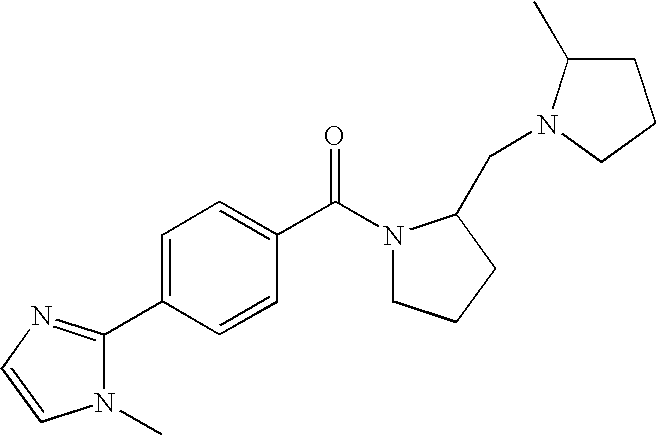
C1C(C)N(CC2N(C(C3=CC=C(C4=NC=CN4C)C=C3)=O)CCC2)CC1
